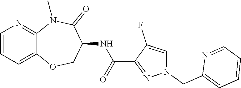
C12=CC=CN=C1N(C)C(=O)C(NC(C1=NN(CC3=CC=CC=N3)C=C1F)=O)CO2
